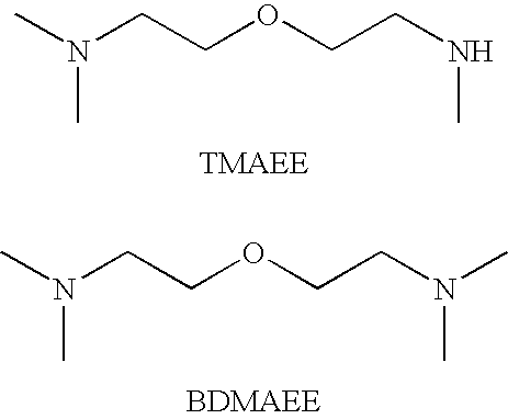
CN(CCOCCNC)C.CN(CCOCCN(C)C)C
